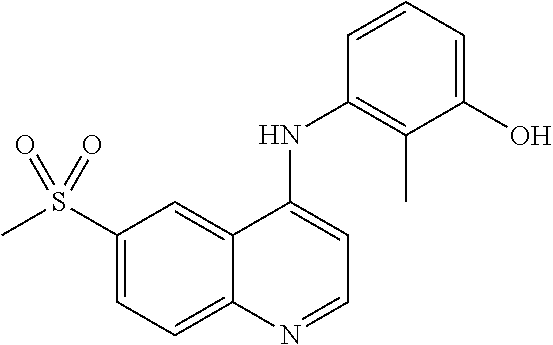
S(C1=CC=C2C(=C1)C(NC1=C(C)C(O)=CC=C1)=CC=N2)(C)(=O)=O
